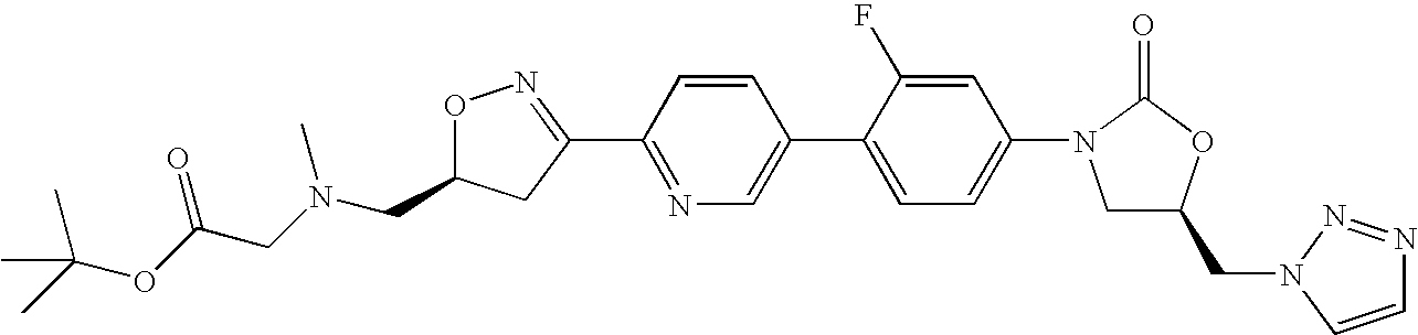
C(C1ON=C(C2=NC=C(C3=CC=C(N4CC(CN5C=CN=N5)OC4=O)C=C3F)C=C2)C1)N(CC(OC(C)(C)C)=O)C
